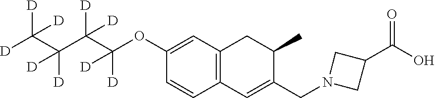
C12=C(C=C(OC(C([D])([D])C(C([D])([D])[D])([D])[D])([D])[D])C=C1)CC(C)C(CN1CC(C(O)=O)C1)=C2
